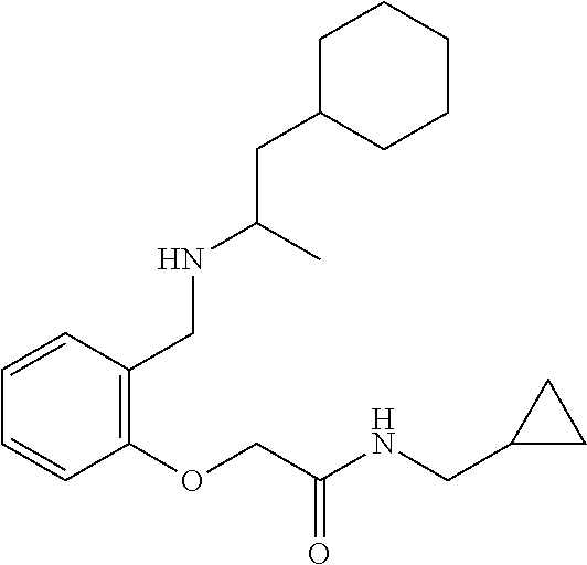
C1=CC(OCC(NCC2CC2)=O)=C(CNC(CC2CCCCC2)C)C=C1
